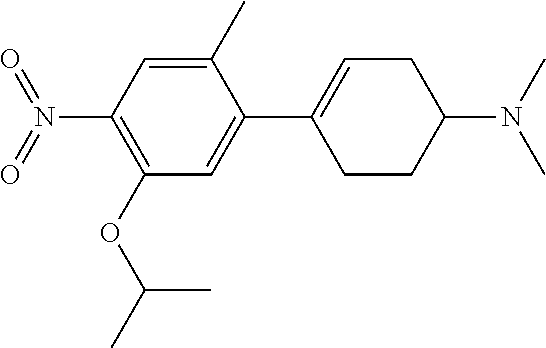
C1(C)=CC(N(=O)=O)=C(OC(C)C)C=C1C1=CCC(N(C)C)CC1
